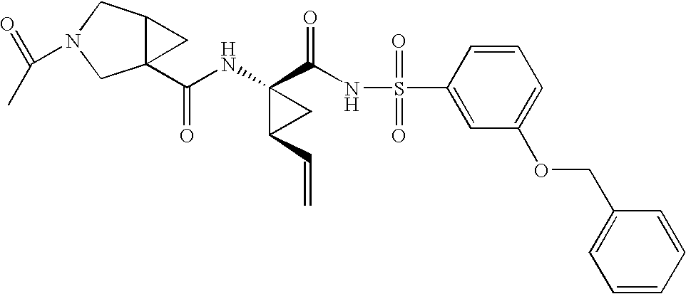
N(C1(C(NS(C2=CC(OCC3=CC=CC=C3)=CC=C2)(=O)=O)=O)C(C=C)C1)C(=O)C12C(CN(C(=O)C)C1)C2
